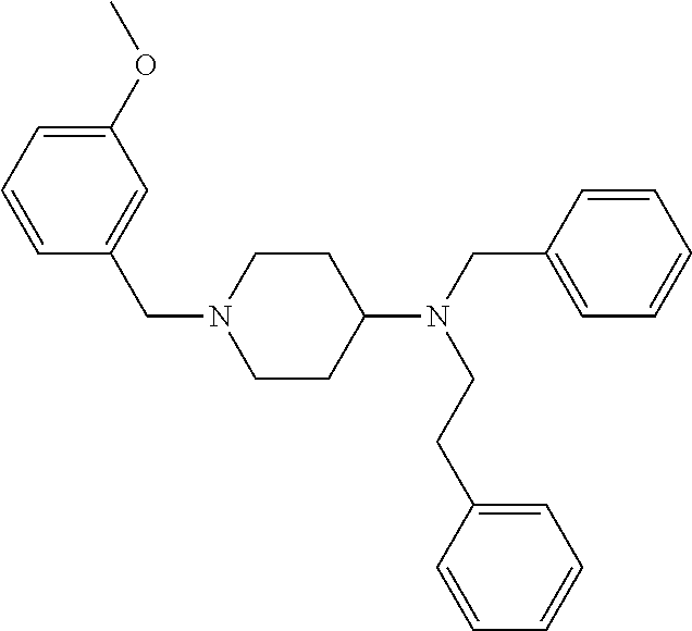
C1=CC(CN(C2CCN(CC3=CC(OC)=CC=C3)CC2)CCC2=CC=CC=C2)=CC=C1
